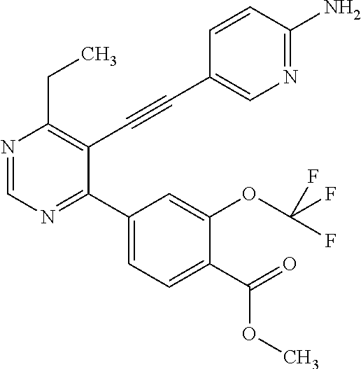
N1=CN=C(C2=CC=C(C(=O)OC)C(OC(F)(F)F)=C2)C(C#CC2=CN=C(N)C=C2)=C1CC
